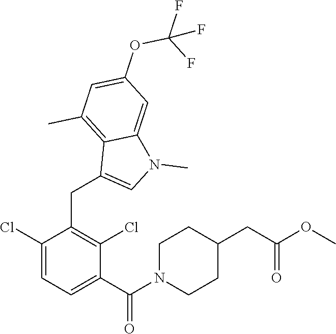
C1(CC2=CN(C)C3=CC(OC(F)(F)F)=CC(C)=C23)=C(Cl)C(C(N2CCC(CC(OC)=O)CC2)=O)=CC=C1Cl
